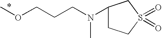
COCCCN(C1CCS(=O)(=O)C1)C
